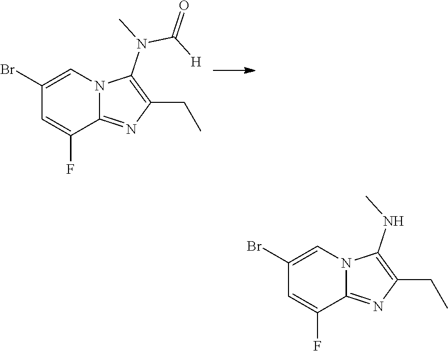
C1(Br)=CN2C(=NC(CC)=C2N(C(=O)[H])C)C(F)=C1.C1(Br)=CN2C(=NC(CC)=C2NC)C(F)=C1
